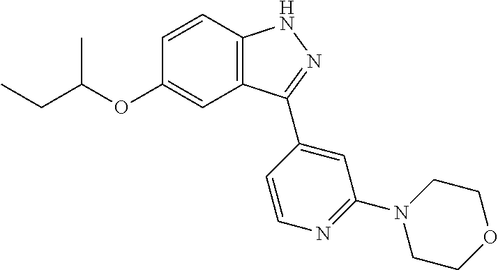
C1=CC2=C(C=C1OC(CC)C)C(C1=CC(N3CCOCC3)=NC=C1)=NN2
